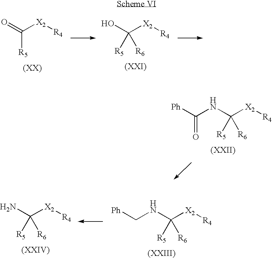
O=C([X2][R4])[R5].OC([X2][R4])([R5])[R6].N(C([X2][R4])([R5])[R6])C([Ph])=O.NC([X2][R4])([R5])[R6].N(C([X2][R4])([R5])[R6])C[Ph]
